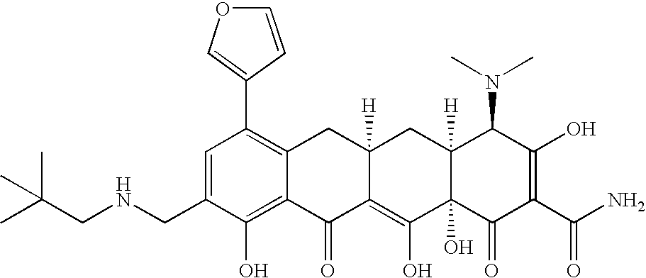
C1(CNCC(C)(C)C)=CC(C2=COC=C2)=C2C(=C1O)C(=O)C1=C(O)C3(O)C([H])(CC1([H])C2)C(N(C)C)C(O)=C(C(N)=O)C3=O
